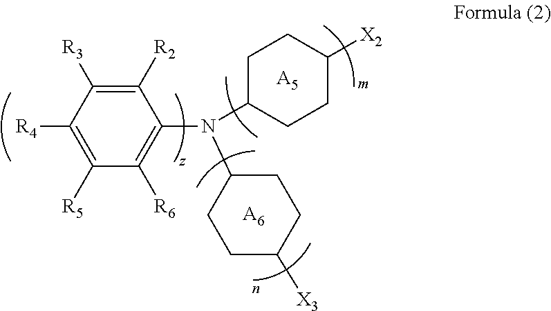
C1([R5])=C([R4])C([R3])=C([R2])C(N(C2CCC([X2])CC2)C2CCC([X3])CC2)=C1[R6].[A5].[A6]
